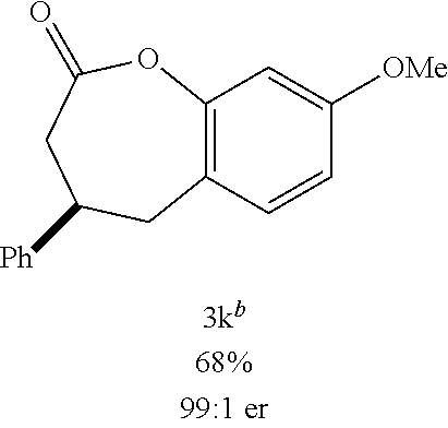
C12=C(C=CC([OMe])=C1)CC([Ph])CC(=O)O2
